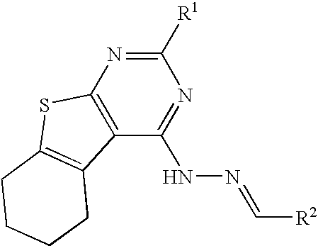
C12=C(C(NN=C[R2])=NC([R1])=N1)C1=C(S2)CCCC1
